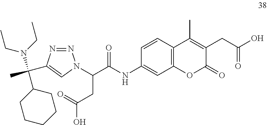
C1=CC2=C(C=C1NC(=O)C(CC(=O)O)N1N=NC(C(N(CC)CC)(C)C3CCCCC3)=C1)OC(=O)C(CC(=O)O)=C2C
